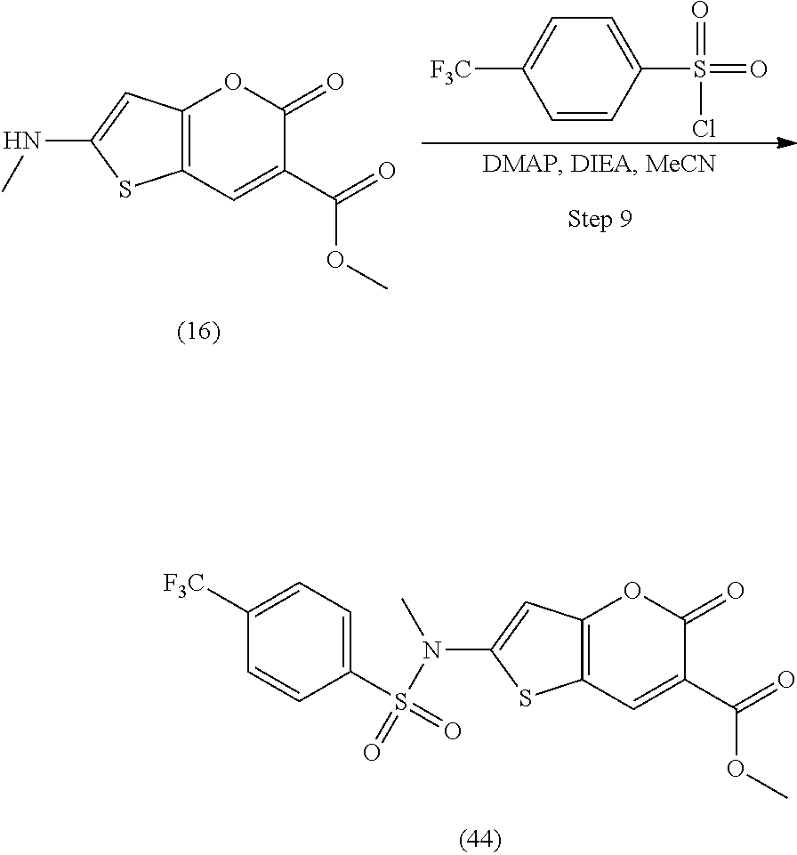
C12=C(C=C(C(=O)OC)C(=O)O1)SC(NC)=C2.C1=CC(S(=O)(=O)Cl)=CC=C1[F3C].C12=C(C=C(C(=O)OC)C(=O)O1)SC(N(S(=O)(C1=CC=C([F3C])C=C1)=O)C)=C2
